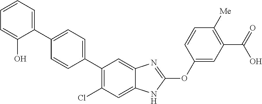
C1(C2=C(Cl)C=C3C(=C2)N=C(OC2=CC(C(O)=O)=C([Me])C=C2)N3)=CC=C(C2=CC=CC=C2O)C=C1
